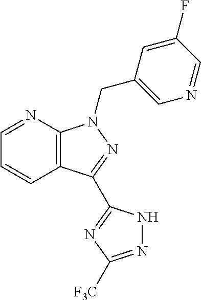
C1=NC2=C(C=C1)C(C1=NC([F3C])=NN1)=NN2CC1=CN=CC(F)=C1
